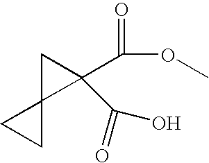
C1C2(C1(C(OC)=O)C(=O)O)CC2
